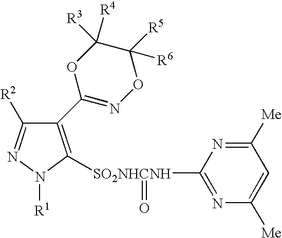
C1(C2=NOC([R6])([R5])C([R3])([R4])O2)=C([SO2NHCNH](C2=NC([Me])=CC([Me])=N2)=O)N([R1])N=C1[R2]
